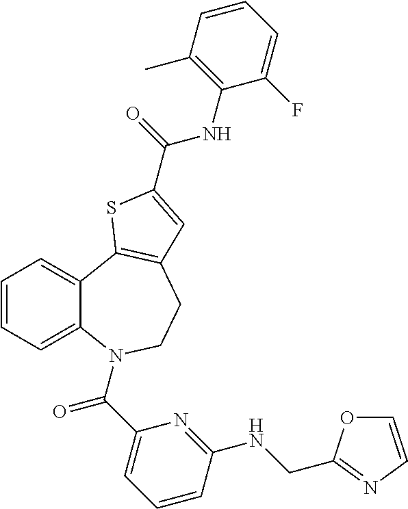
C1=CC=C2C(=C1)C1=C(CCN2C(C2=CC=CC(NCC3=NC=CO3)=N2)=O)C=C(C(NC2=C(C)C=CC=C2F)=O)S1
